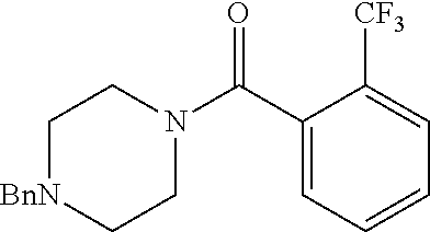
C1(C(N2CC[BnN]CC2)=O)=CC=CC=C1[CF3]
